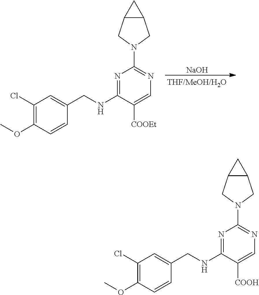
[NaOH].N1=C(NCC2=CC(Cl)=C(OC)C=C2)C([COOEt])=CN=C1N1CC2C(C1)C2.N1=C(NCC2=CC(Cl)=C(OC)C=C2)C([COOH])=CN=C1N1CC2C(C1)C2
